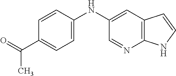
C1(NC2=CC=C(C(=O)C)C=C2)=CC2=C(N=C1)NC=C2
